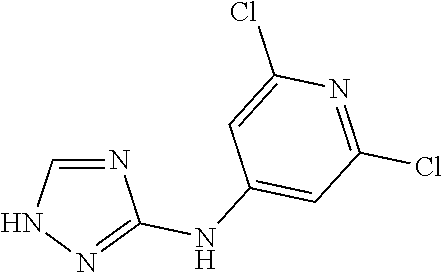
C1=C(Cl)N=C(Cl)C=C1NC1=NNC=N1
